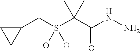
C1(CS(C(C(NN)=O)(C)C)(O)O)CC1
